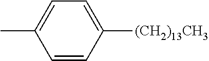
C1=CC([(CH2)13CH3])=CC=C1C
